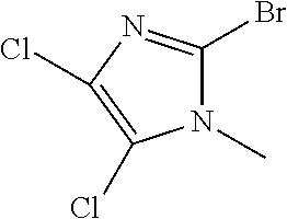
N1(C)C(Br)=NC(Cl)=C1Cl
